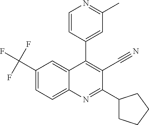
C1(C(F)(F)F)=CC=C2C(=C1)C(C1=CC(C)=NC=C1)=C(C#N)C(C1CCCC1)=N2
